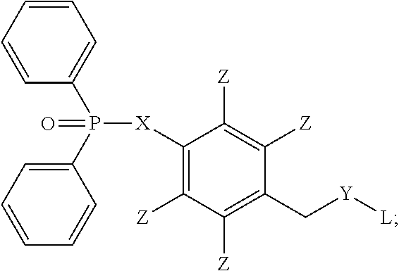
[X](C1=C([Z])C([Z])=C(C[Y][L])C([Z])=C1[Z])P(C1=CC=CC=C1)(C1=CC=CC=C1)=O
